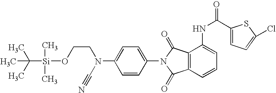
C1=CC(N2C(=O)C3=C(C2=O)C(NC(C2=CC=C(Cl)S2)=O)=CC=C3)=CC=C1N(CCO[Si](C(C)(C)C)(C)C)C#N
